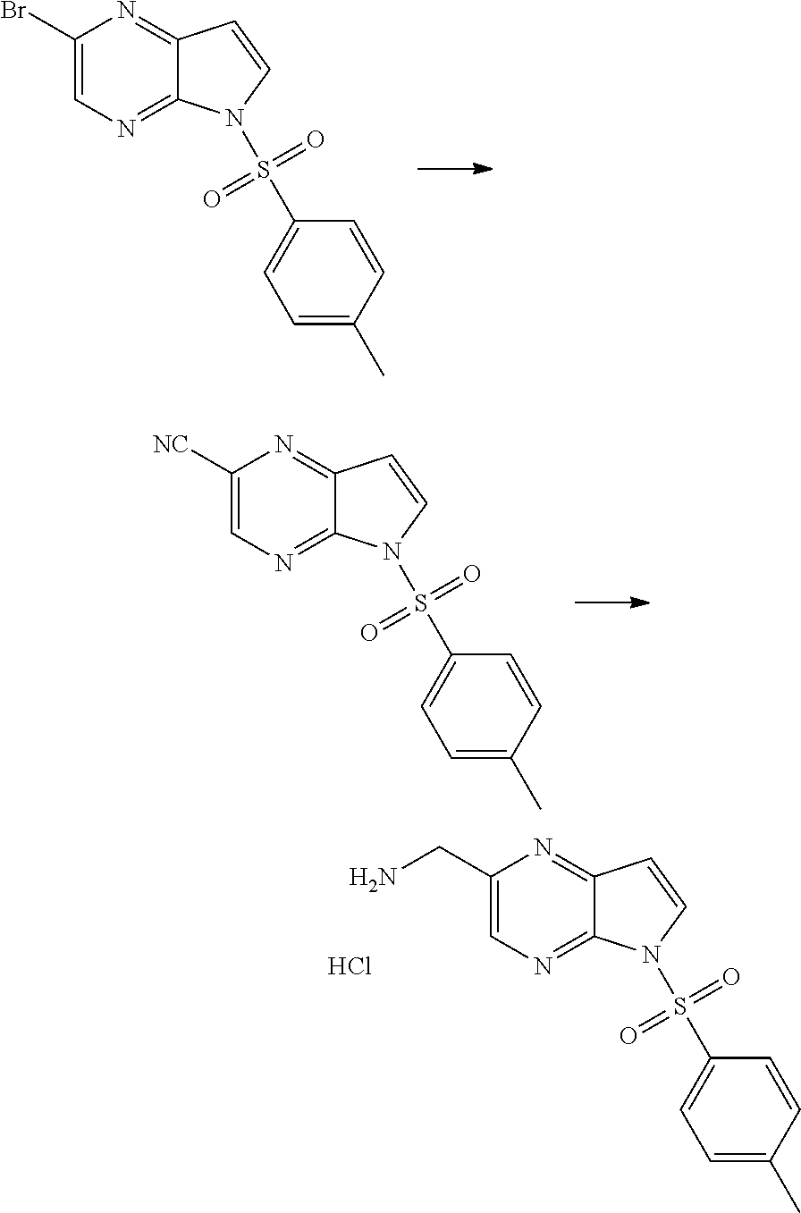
C1(Br)=CN=C2C(=N1)C=CN2S(C1=CC=C(C)C=C1)(=O)=O.C1([NC])=CN=C2C(=N1)C=CN2S(C1=CC=C(C)C=C1)(=O)=O.C1(CN)=CN=C2C(=N1)C=CN2S(C1=CC=C(C)C=C1)(=O)=O.Cl
